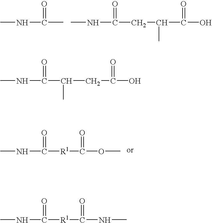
CNC(C)=O.CNC(CC(C(O)=O)C)=O.CNC([R1]C(OC)=O)=O.CNC(=O)C(C)CC(O)=O.CNC([R1]C(NC)=O)=O
